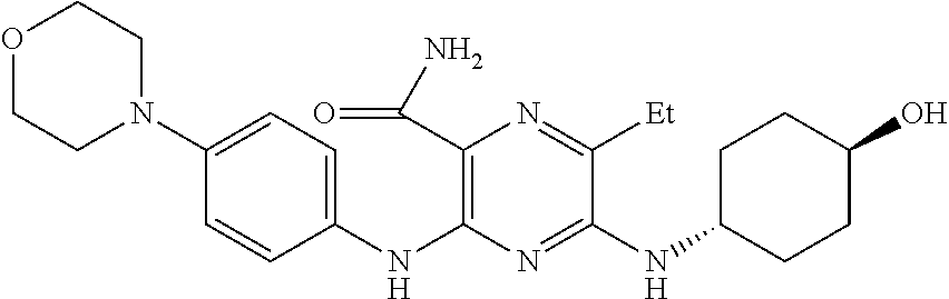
C1(NC2=C(C(N)=O)N=C([Et])C(NC3CCC(O)CC3)=N2)=CC=C(N2CCOCC2)C=C1
